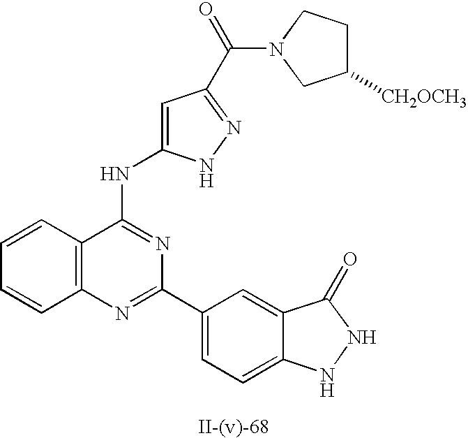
C1=C(NC2=NC(C3=CC=C4C(=C3)C(=O)NN4)=NC3=C2C=CC=C3)NN=C1C(N1CC([CH2OCH3])CC1)=O
